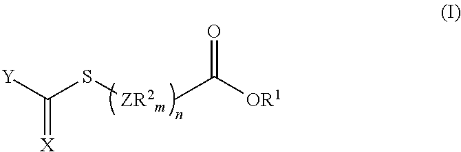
[Y]C(S[ZR2m])=[X].C([OR1])(=O)C
